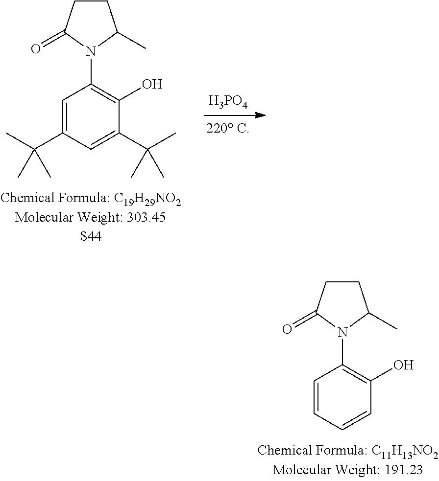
C1=C(C(C)(C)C)C=C(C(C)(C)C)C(O)=C1N1C(C)CCC1=O.[H3PO4].C1=CC=CC(O)=C1N1C(C)CCC1=O
